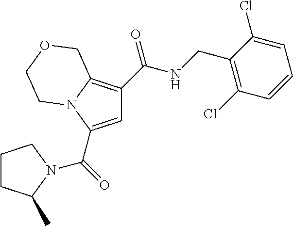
C1=C(C(=O)N2C(C)CCC2)N2C(=C1C(NCC1=C(Cl)C=CC=C1Cl)=O)COCC2
